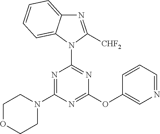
N1=C(N2CCOCC2)N=C(OC2=CN=CC=C2)N=C1N1C([CHF2])=NC2=CC=CC=C12
